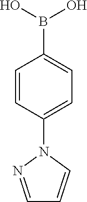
C1=CC(N2C=CC=N2)=CC=C1B(O)O
